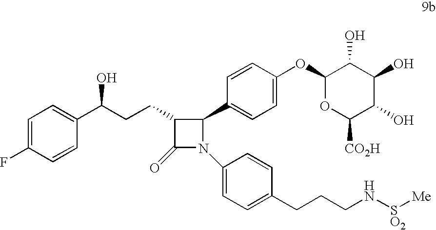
C1(OC2=CC=C(C3C(CCC(O)C4=CC=C(F)C=C4)C(=O)N3C3=CC=C(CCCN[SO2][Me])C=C3)C=C2)OC([CO2H])C(O)C(O)C1O
